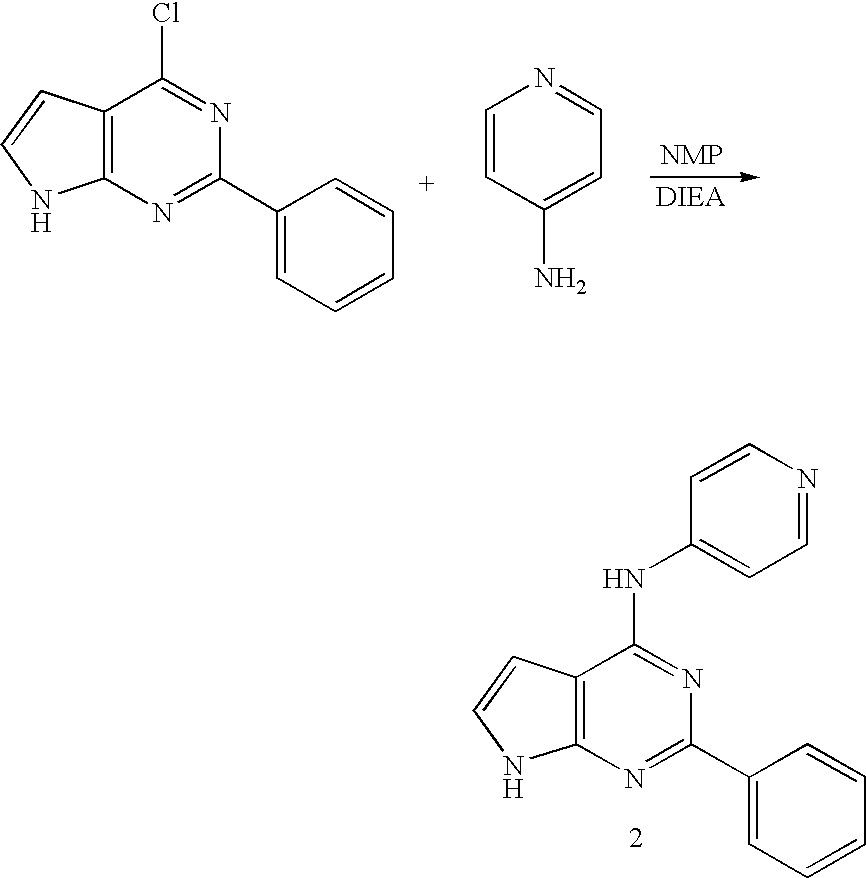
C12=C(N=C(C3=CC=CC=C3)N=C1Cl)NC=C2.C1=CC(N)=CC=N1.C12=C(N=C(C3=CC=CC=C3)N=C1NC1=CC=NC=C1)NC=C2
